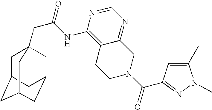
C1C2CC3CC(CC1(CC(=O)NC1=C4C(=NC=N1)CN(C(=O)C1=NN(C)C(C)=C1)CC4)C3)C2
